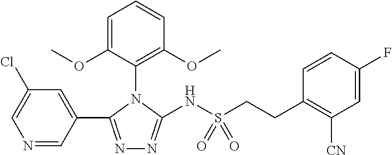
N1=C(C2=CC(Cl)=CN=C2)N(C2=C(OC)C=CC=C2OC)C(NS(CCC2=C([CN])C=C(F)C=C2)(=O)=O)=N1
